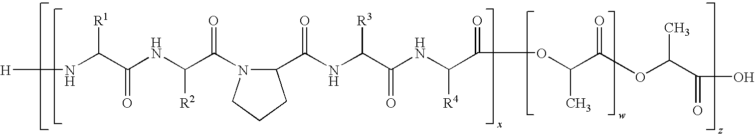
C1(C(NC(C(NC(C(=O)OC(C(OC(C(O)=O)C)=O)C)[R4])=O)[R3])=O)N(C(C(NC(C(N[H])[R1])=O)[R2])=O)CCC1
